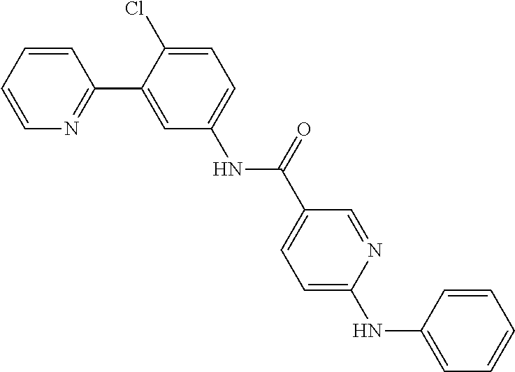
C1=CN=C(C2=CC(NC(C3=CC=C(NC4=CC=CC=C4)N=C3)=O)=CC=C2Cl)C=C1
